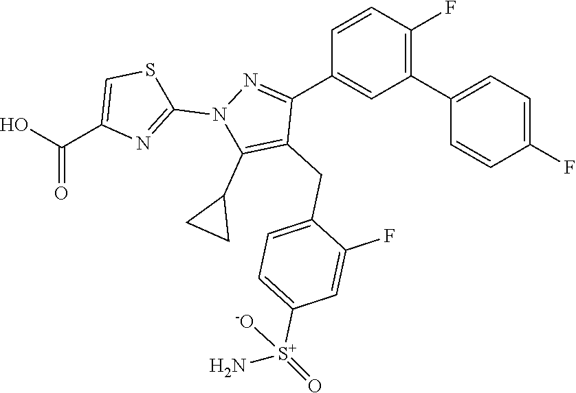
C1=C(CC2=C(C3CC3)N(C3=NC(C(=O)O)=CS3)N=C2C2=CC(C3=CC=C(F)C=C3)=C(F)C=C2)C(F)=CC([S+](=O)(N)[-O])=C1
